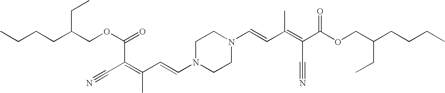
CCCCC(COC(C(C#N)=C(C=CN1CCN(C=CC(C)=C(C#N)C(OCC(CC)CCCC)=O)CC1)C)=O)CC
